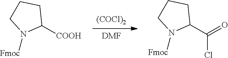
[(COCl)2].[DMF].C1(C(=O)Cl)CCCN1[Fmoc].C1([COOH])CCCN1[Fmoc]
